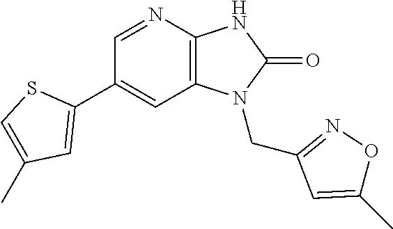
C1(C2=CC(C)=CS2)=CC2=C(N=C1)NC(=O)N2CC1=NOC(C)=C1
